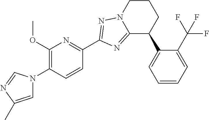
C1=C(C)N=CN1C1=C(OC)N=C(C2=NN3C(=N2)C(C2=CC=CC=C2C(F)(F)F)CCC3)C=C1
